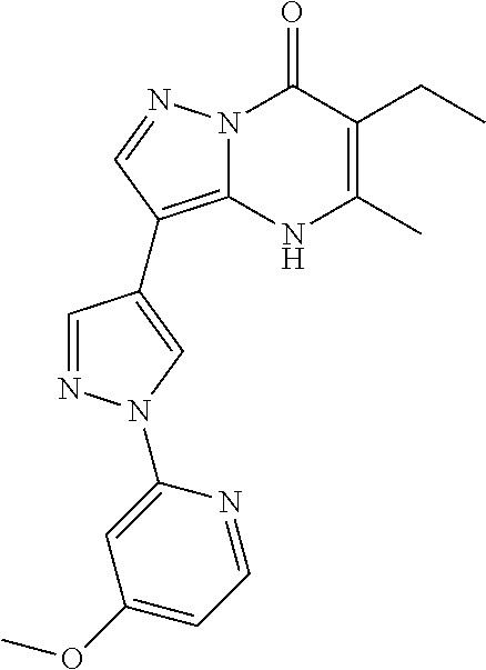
N12C(=C(C3=CN(C4=CC(OC)=CC=N4)N=C3)C=N1)NC(C)=C(CC)C2=O
